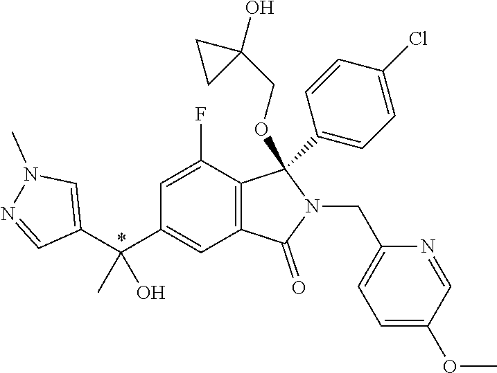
C1=C(F)C2=C(C=C1C(C1=CN(C)N=C1)(C)O)C(=O)N(CC1=CC=C(OC)C=N1)C2(C1=CC=C(Cl)C=C1)OCC1(O)CC1
